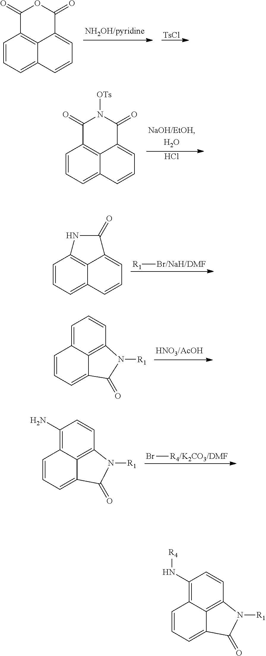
C1=CC=C2C3=C1C(=O)OC(=O)C3=CC=C2.[TsCl].Cl.C1=CC=C2C3=C1C(=O)N([OTs])C(=O)C3=CC=C2.[R1][Br/NaH/DMF].C1=CC=C2C3=C1NC(=O)C3=CC=C2.C1=C2C3=C(C=C1)N([R1])C(=O)C3=CC=C2.Br[R4/K2CO3/DMF].C1(N)=C2C3=C(C=C1)N([R1])C(=O)C3=CC=C2.C1(N[R4])=C2C3=C(C=C1)N([R1])C(=O)C3=CC=C2
